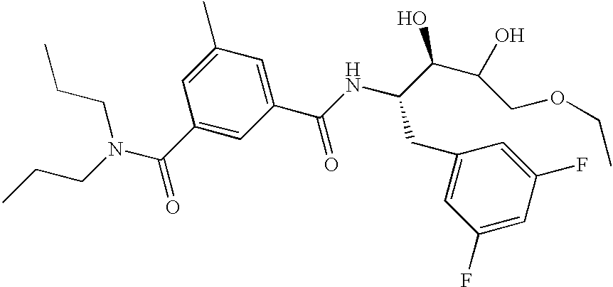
C1(C(NC(CC2=CC(F)=CC(F)=C2)C(C(COCC)O)O)=O)=CC(C)=CC(C(=O)N(CCC)CCC)=C1
